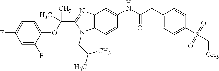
C12=C(C=C(NC(CC3=CC=C(S(CC)(=O)=O)C=C3)=O)C=C1)N=C(C(OC1=CC=C(F)C=C1F)(C)C)N2CC(C)C
